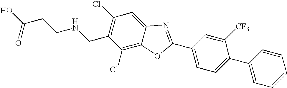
OC(CCNCC1=C(Cl)C=C2C(=C1Cl)OC(C1=CC=C(C3=CC=CC=C3)C([CF3])=C1)=N2)=O
